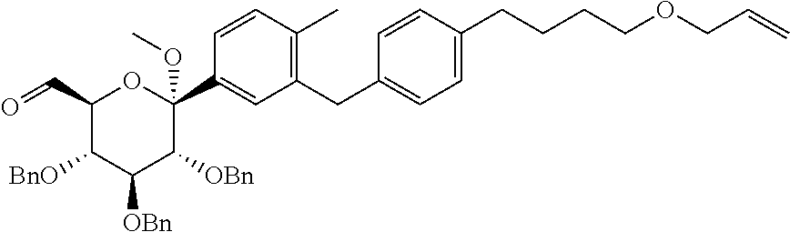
C1=C(CCCCOCC=C)C=CC(CC2=C(C)C=CC(C3(OC)OC(C=O)C([BnO])C([OBn])C3[OBn])=C2)=C1
